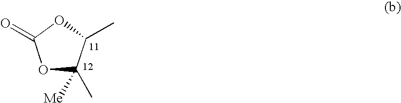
O1C(C)([Me])C(C)OC1=O
